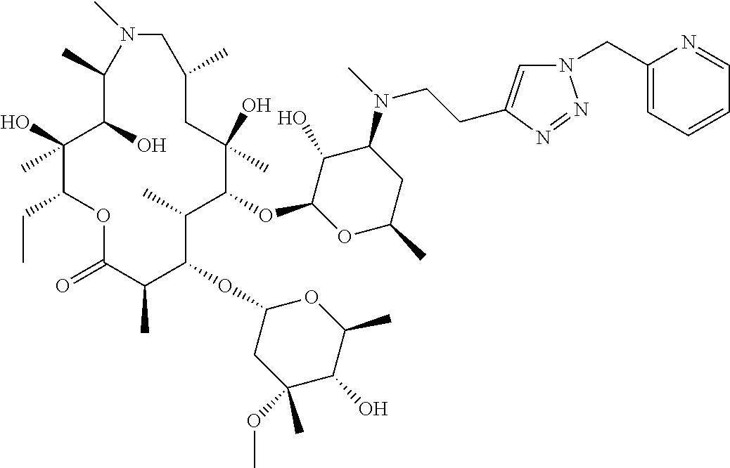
C1(O)C(OC2C(C)C(OC3CC(OC)(C)C(O)C(C)O3)C(C)C(=O)OC(CC)C(O)(C)C(O)C(C)N(C)CC(C)CC2(O)C)OC(C)CC1N(C)CCC1=CN(CC2=CC=CC=N2)N=N1
